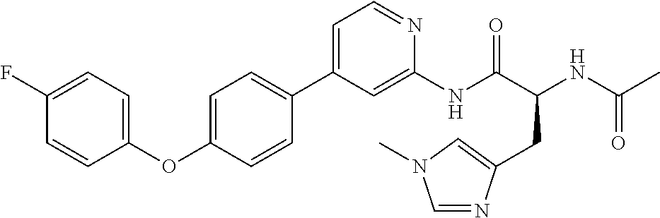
C1=CC(OC2=CC=C(C3=CC=NC(NC(C(CC4=CN(C)C=N4)NC(C)=O)=O)=C3)C=C2)=CC=C1F
